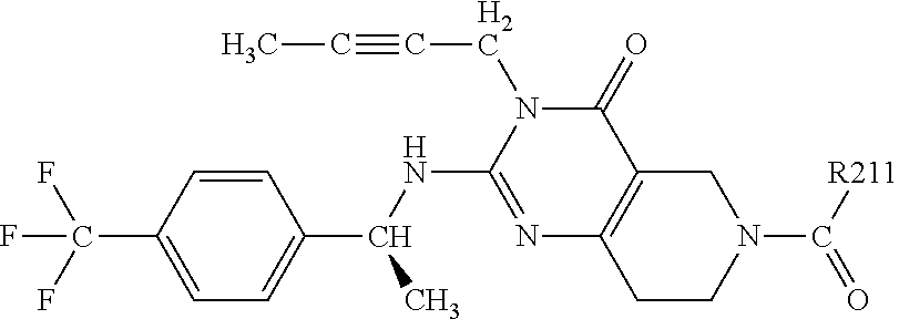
FC(F)(F)C1=CC=C(C(NC2=NC3=C(C(=O)N2CC#CC)CN(C(=O)[R211])CC3)C)C=C1
